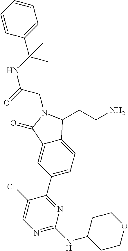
C(N1C(=O)C2=CC(C3=NC(NC4CCOCC4)=NC=C3Cl)=CC=C2C1CCN)C(=O)NC(C)(C1=CC=CC=C1)C
